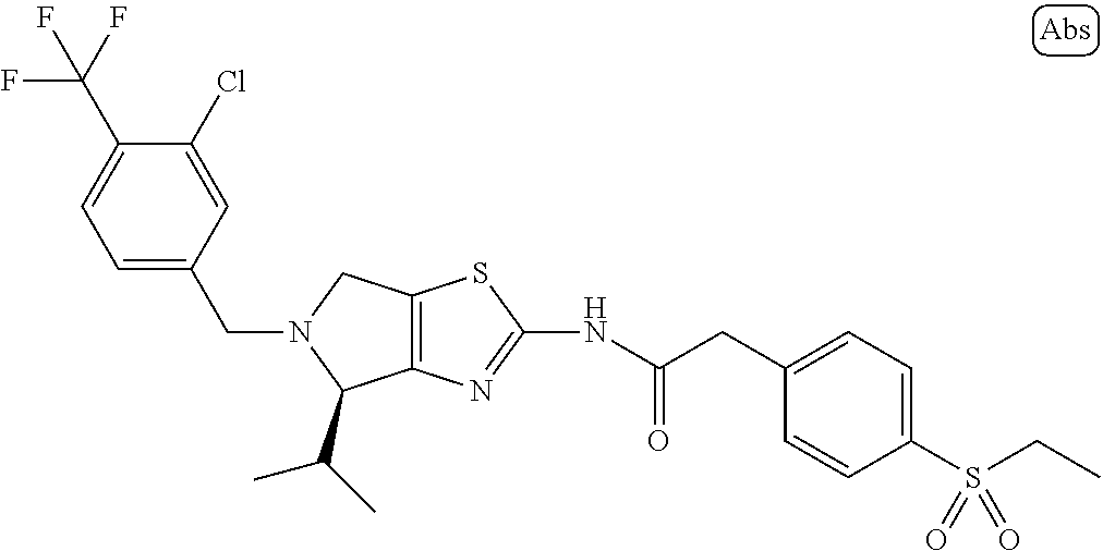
C12=C(N=C(NC(CC3=CC=C(S(CC)(=O)=O)C=C3)=O)S1)C(C(C)C)N(CC1=CC=C(C(F)(F)F)C(Cl)=C1)C2
